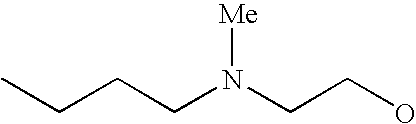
N(CCO)([Me])CCCC
